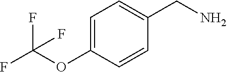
C1=C(OC(F)(F)F)C=CC(CN)=C1
